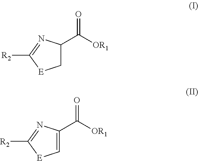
C1C(C([OR1])=O)N=C([R2])[E]1.C1=C(C([OR1])=O)N=C([R2])[E]1
